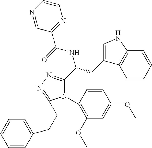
N1(C2=C(OC)C=C(OC)C=C2)C(C(CC2=CNC3=C2C=CC=C3)NC(=O)C2=NC=CN=C2)=NN=C1CCC1=CC=CC=C1
